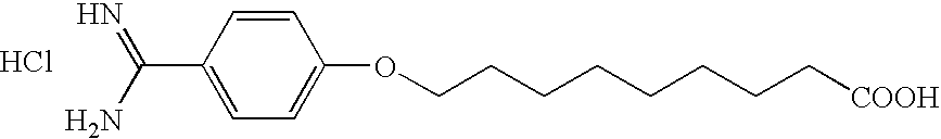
C1=C(C(=N)N)C=CC(OCCCCCCCC[COOH])=C1.Cl
